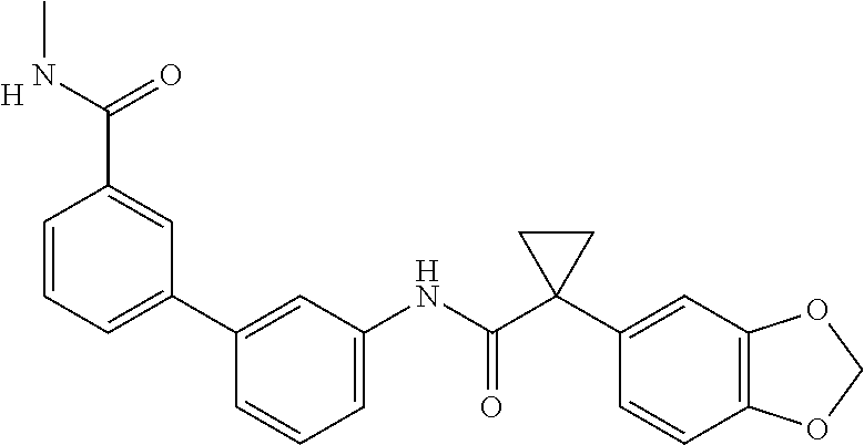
C1=C(NC(C2(C3=CC4=C(C=C3)OCO4)CC2)=O)C=C(C2=CC=CC(C(NC)=O)=C2)C=C1.[H]
